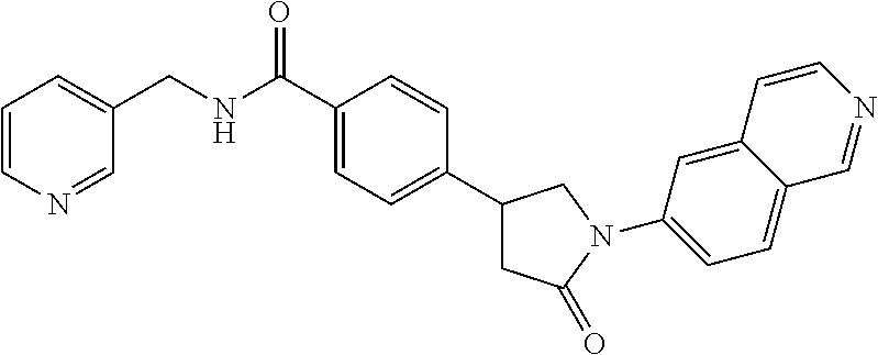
C1=C(C(NCC2=CC=CN=C2)=O)C=CC(C2CC(=O)N(C3=CC=C4C(=C3)C=CN=C4)C2)=C1
